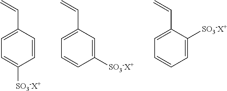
C1=CC(C=C)=CC=C1[SO3-X+].C1([SO3-X+])=CC(C=C)=CC=C1.C1=C([SO3-X+])C(C=C)=CC=C1
